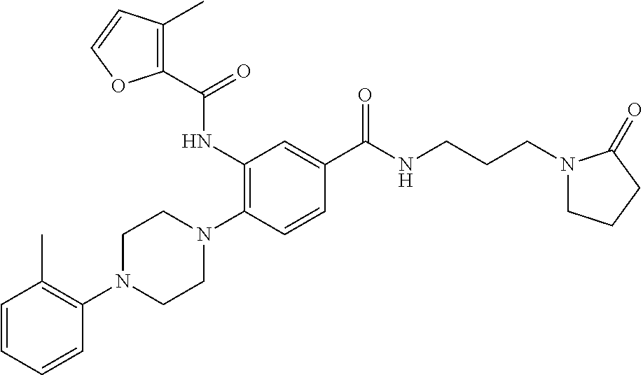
C1=CC=CC(N2CCN(C3=C(NC(=O)C4=C(C)C=CO4)C=C(C(=O)NCCCN4CCCC4=O)C=C3)CC2)=C1C
